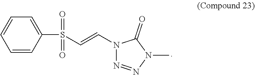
C1=CC(S(C=CN2N=NN(C)C2=O)(=O)=O)=CC=C1
